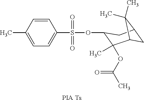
CC1=CC=C(S(OC2C(OC(=O)C)(C)C3CC(C2)C3(C)C)(=O)=O)C=C1.[PIA Ts]
